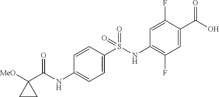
C1=C(S(NC2=C(F)C=C(C(O)=O)C(F)=C2)(=O)=O)C=CC(NC(C2([MeO])CC2)=O)=C1
